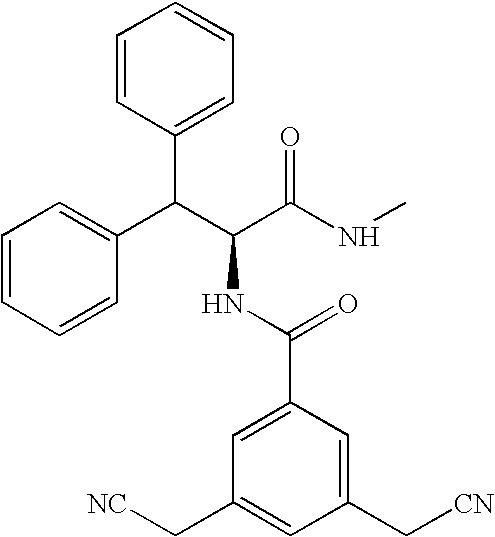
C(C(C(NC)=O)NC(C1=CC(C[NC])=CC(C[CN])=C1)=O)(C1=CC=CC=C1)C1=CC=CC=C1
